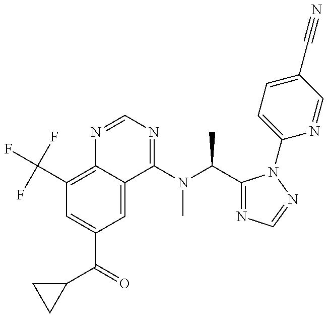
C1(C(F)(F)F)=C2C(=CC(C(=O)C3CC3)=C1)C(N(C(C)C1=NC=NN1C1=CC=C(C#N)C=N1)C)=NC=N2
